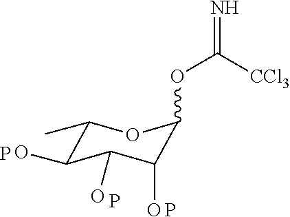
P.C1(C)C(O)C(O)C(O)C(OC(=N)[CCl3])O1.P.P
